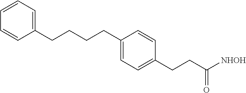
C1=CC=C(CCCCC2=CC=C(CCC([NHOH])=O)C=C2)C=C1
